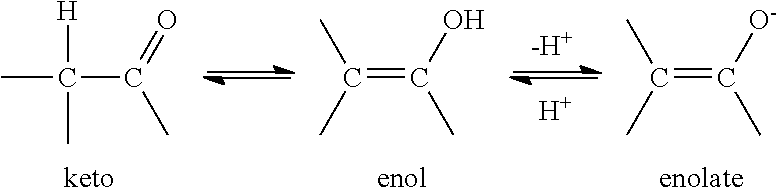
[H]C(C)(C(=O)C)C.CC(C)=C(O)C.[H].[-H+].CC(C)=C([O-])C
